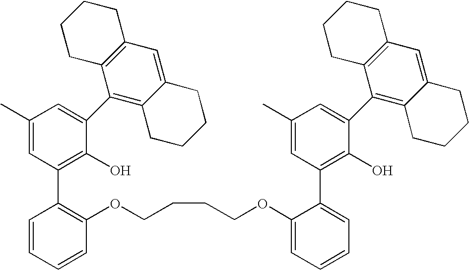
C1(C)=CC(C2=C(OCCCCOC3=CC=CC=C3C3=C(O)C(C4=C5C(=CC6=C4CCCC6)CCCC5)=CC(C)=C3)C=CC=C2)=C(O)C(C2=C3C(=CC4=C2CCCC4)CCCC3)=C1
